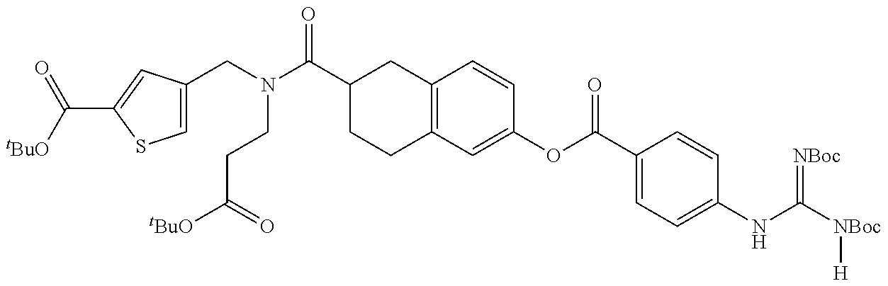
C1=C(CN(C(C2CCC3=C(C2)C=CC(OC(C2=CC=C(NC(=[NBoc])[NBoc][H])C=C2)=O)=C3)=O)CCC([tBuO])=O)C=C(C([tBuO])=O)S1
